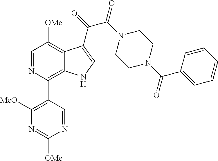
N1=C([OMe])N=CC(C2=C3C(=C([OMe])C=N2)C(C(=O)C(N2CCN(C(C4=CC=CC=C4)=O)CC2)=O)=CN3)=C1[MeO]
